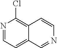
N1=CC=C2C(=C1Cl)C=CN=C2
